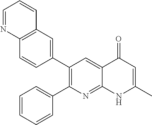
C12=C(C=C(C3=C(C4=CC=CC=C4)N=C4C(=C3)C(=O)C=C(C)N4)C=C1)C=CC=N2
